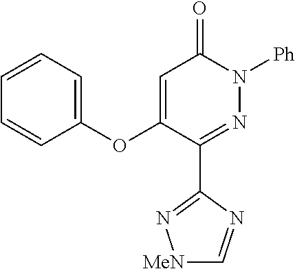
C1(C2=NN([Ph])C(=O)C=C2OC2=CC=CC=C2)=N[MeN]C=N1
